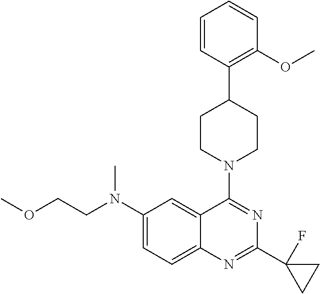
C1(N(CCOC)C)=CC=C2C(=C1)C(N1CCC(C3=C(OC)C=CC=C3)CC1)=NC(C1(F)CC1)=N2
